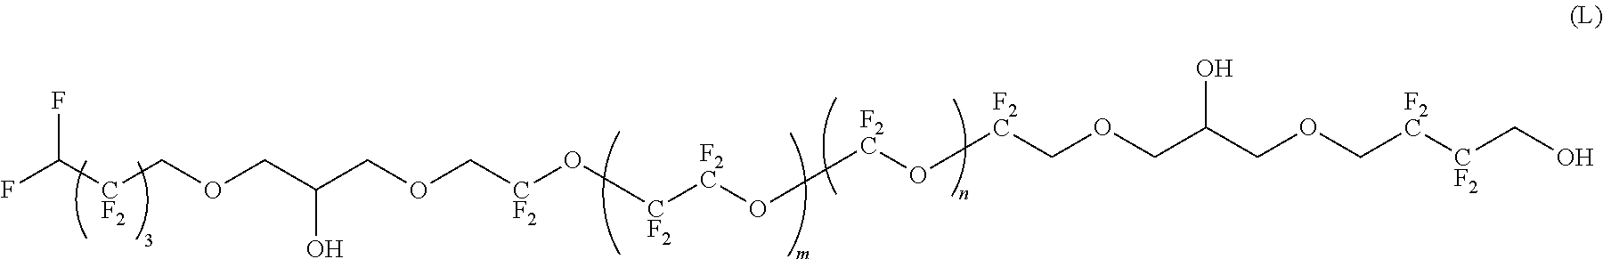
[CF2](COCC(COC[CF2]O[CF2][F2C]O[F2C]O[F2C]COCC(COC[F2C][CF2]CO)O)O)C(F)F
